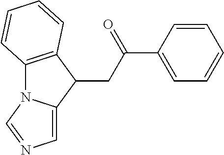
C12=C(C(CC(C3=CC=CC=C3)=O)C3=CN=CN13)C=CC=C2
